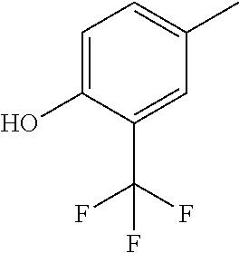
C1=C(O)C(C(F)(F)F)=CC(C)=C1
